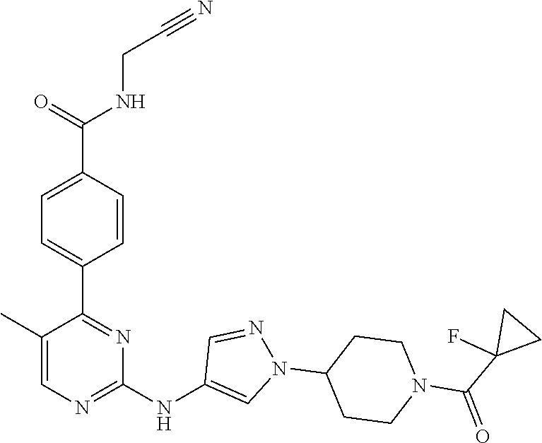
C1(C2=NC(NC3=CN(C4CCN(C(C5(F)CC5)=O)CC4)N=C3)=NC=C2C)=CC=C(C(=O)NCC#N)C=C1
